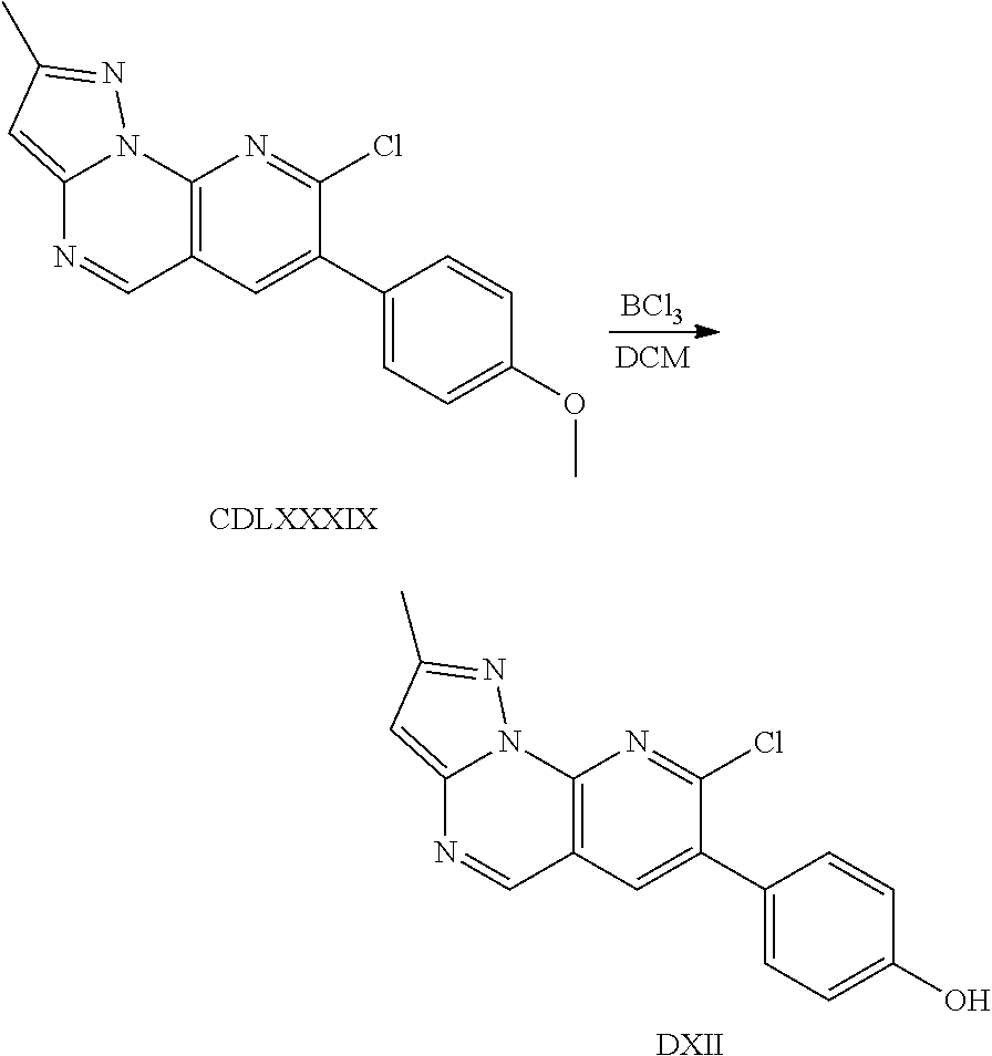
C12=CC(C)=NN1C1=C(C=N2)C=C(C2=CC=C(OC)C=C2)C(Cl)=N1.[BCl3].C12=CC(C)=NN1C1=C(C=N2)C=C(C2=CC=C(O)C=C2)C(Cl)=N1.[DXII]
